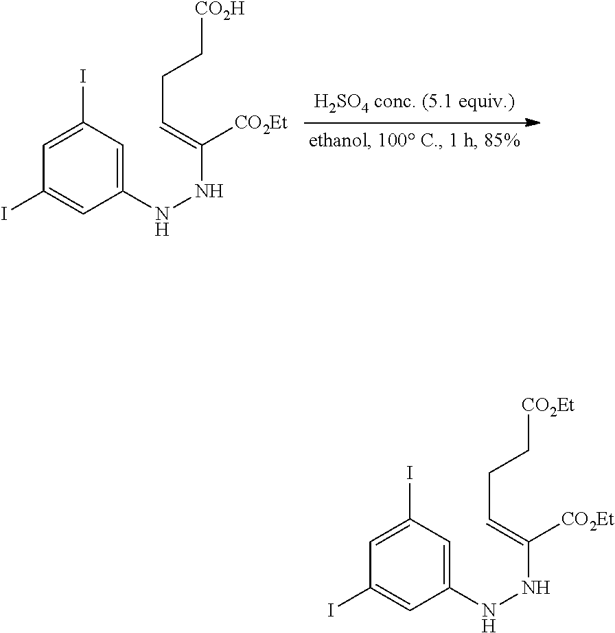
C1=C(I)C=C(NNC([CO2Et])=CCC[CO2H])C=C1I.C1=C(I)C=C(NNC([CO2Et])=CCC[CO2Et])C=C1I
